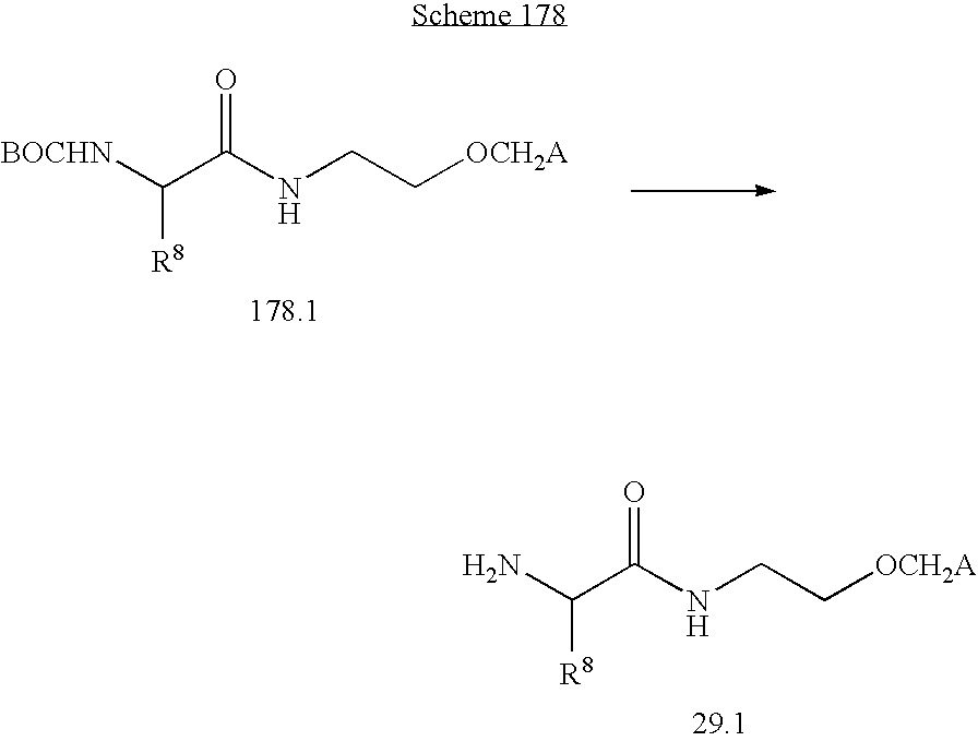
[BOCHN]C(C(=O)NCC[OCH2A])[R8].NC(C(=O)NCC[OCH2A])[R8]
